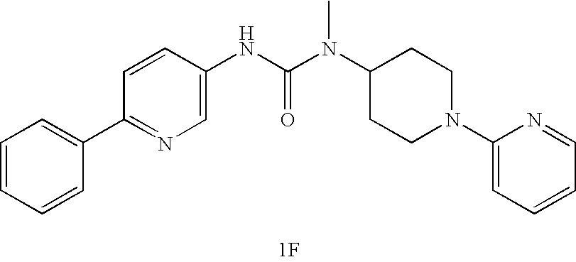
C1=CC=CC(C2=NC=C(NC(N(C3CCN(C4=CC=CC=N4)CC3)C)=O)C=C2)=C1.[1F]
